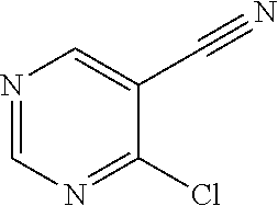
N1=CN=C(Cl)C(C#N)=C1
